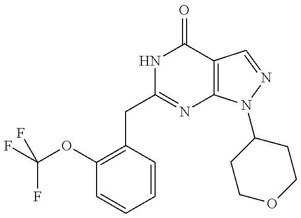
C1(OC(F)(F)F)=C(CC2=NC3=C(C(=O)N2)C=NN3C2CCOCC2)C=CC=C1
